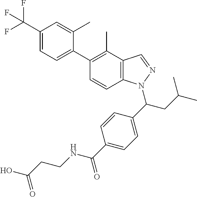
C1(C(F)(F)F)=CC=C(C2=C(C)C3=C(C=C2)N(C(C2=CC=C(C(=O)NCCC(O)=O)C=C2)CC(C)C)N=C3)C(C)=C1
